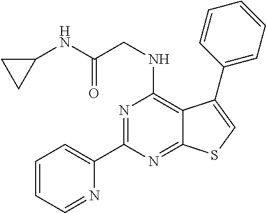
N1=C(C2=CC=CC=N2)N=C2C(=C1NCC(NC1CC1)=O)C(C1=CC=CC=C1)=CS2
